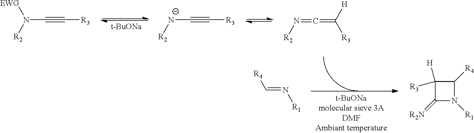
N(C#C[R3])([R2])[EWG].[t-BuONa].[N-](C#C[R3])[R2].N(=C=C([R3])[H])[R2].C(=N[R1])[R4].C1([R3])([H])C(=[R2N])N([R1])C1[R4]
